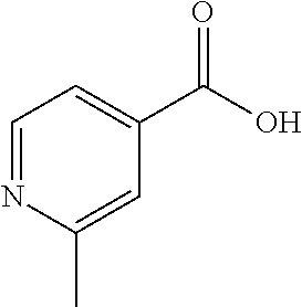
C1=NC(C)=CC(C(O)=O)=C1
